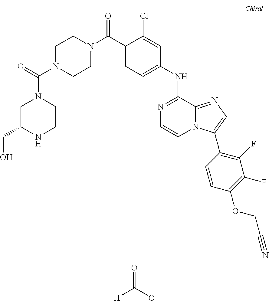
N1=C(NC2=CC=C(C(N3CCN(C(=O)N4CC(CO)NCC4)CC3)=O)C(Cl)=C2)C2=NC=C(C3=C(F)C(F)=C(OCC#N)C=C3)N2C=C1.O=C(O)[H]
